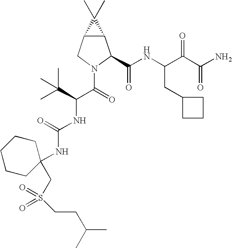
C12C(CN(C(C(NC(=O)NC3(CS(=O)(=O)CCC(C)C)CCCCC3)C(C)(C)C)=O)C1C(NC(C(C(N)=O)=O)CC1CCC1)=O)C2(C)C
